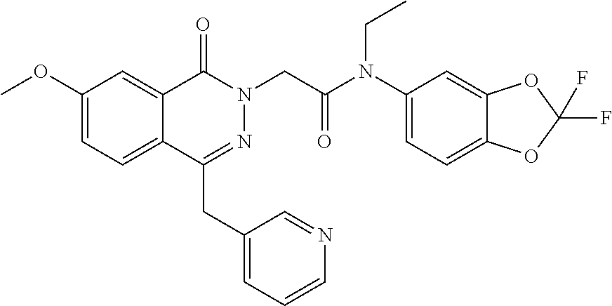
C1(OC)=CC=C2C(=C1)C(=O)N(CC(N(C1=CC=C3C(=C1)OC(F)(F)O3)CC)=O)N=C2CC1=CC=CN=C1
